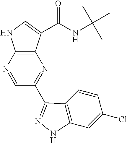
C12=C(N=C(C3=NNC4=C3C=CC(Cl)=C4)C=N1)C(C(NC(C)(C)C)=O)=CN2
